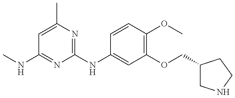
CNC1=NC(NC2=CC(OCC3CNCC3)=C(OC)C=C2)=NC(C)=C1
